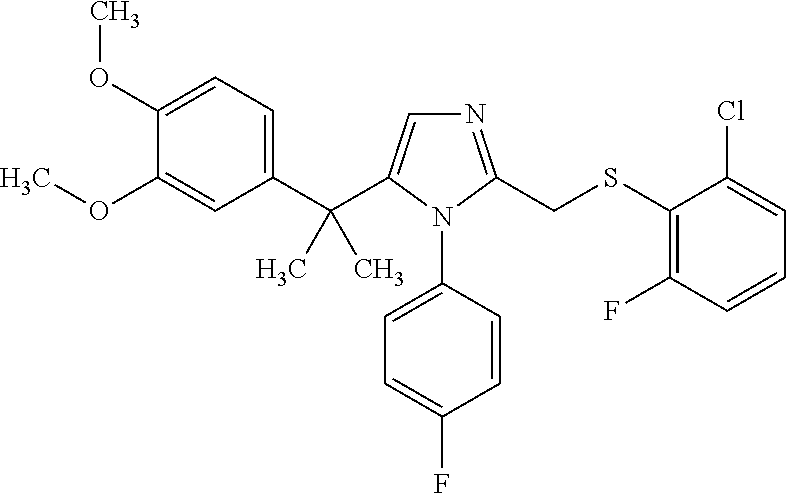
C1(C(C2=CN=C(CSC3=C(F)C=CC=C3Cl)N2C2=CC=C(F)C=C2)(C)C)=CC=C(OC)C(OC)=C1
